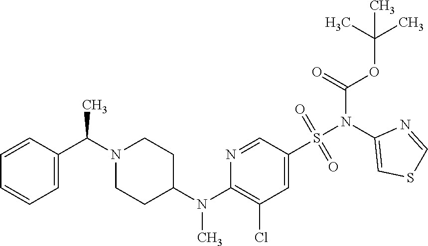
N1=CC(S(N(C2=CSC=N2)C(=O)OC(C)(C)C)(=O)=O)=CC(Cl)=C1N(C1CCN(C(C2=CC=CC=C2)C)CC1)C
